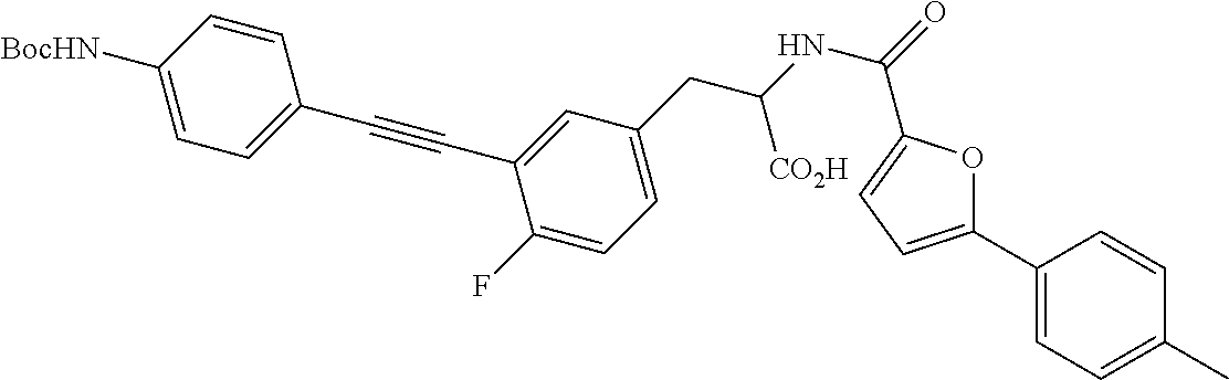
C1=C(CC(NC(=O)C2=CC=C(C3=CC=C(C)C=C3)O2)[CO2H])C=C(C#CC2=CC=C([BocHN])C=C2)C(F)=C1
